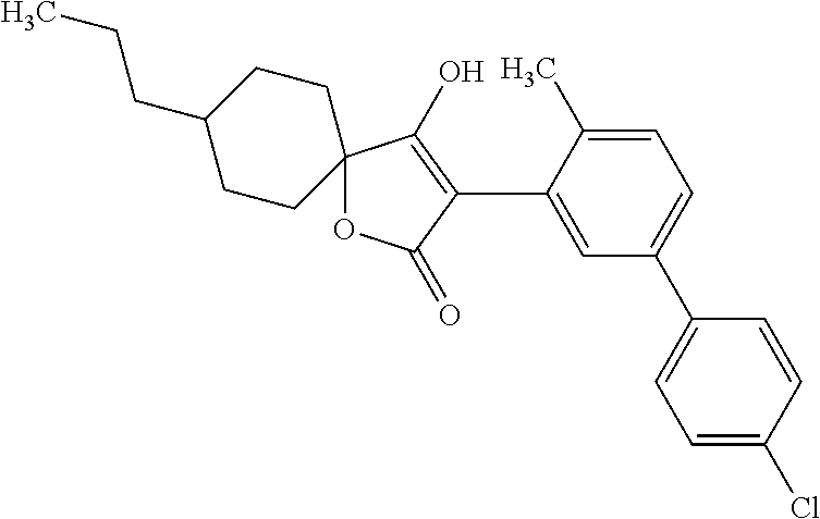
C1=C(C)C(C2=C(O)C3(OC2=O)CCC(CCC)CC3)=CC(C2=CC=C(Cl)C=C2)=C1
